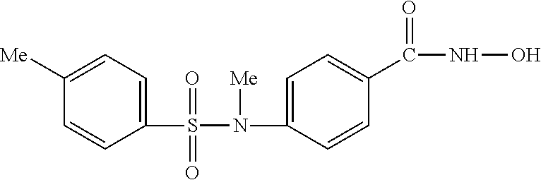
C1([Me])=CC=C(S(=O)(=O)N(C2=CC=C(C(=O)NO)C=C2)[Me])C=C1
